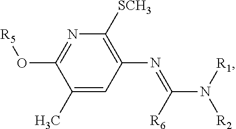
N1=C(O[R5])C(C)=CC(N=C(N([R1])[R2])[R6])=C1[SCH3]
